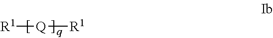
[R1][Q][R1]
